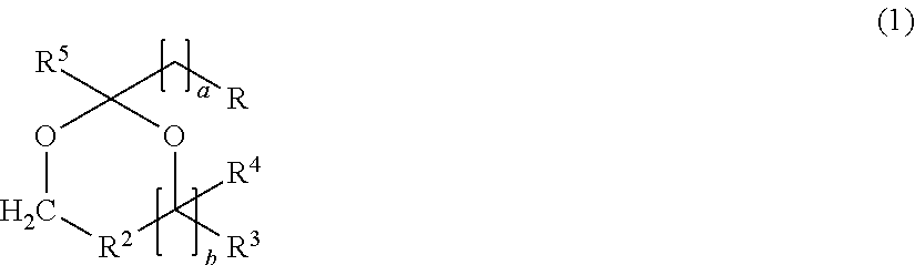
C(C1([R5])OC[R2]C([R4])([R3])O1)[R]
